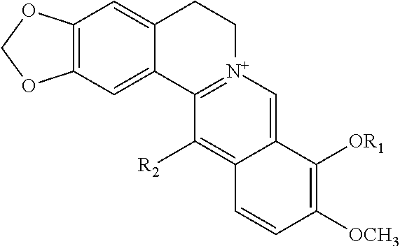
C12=C(C=C3C(=C1)CC[N+]1=C3C([R2])=C3C(=C1)C([OR1])=C([OCH3])C=C3)OCO2
